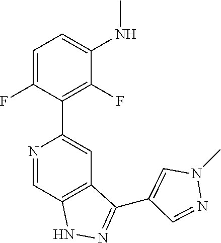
N1=CC2=C(C=C1C1=C(F)C(NC)=CC=C1F)C(C1=CN(C)N=C1)=NN2
